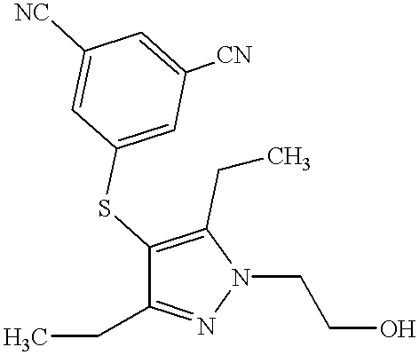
N1(CCO)C(CC)=C(SC2=CC([CN])=CC([NC])=C2)C(CC)=N1
